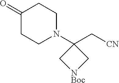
C1(=O)CCN(C2(C[CN])C[NBoc]C2)CC1
